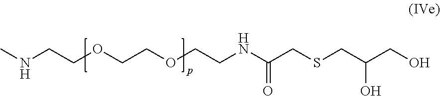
CNCCOCCOCCNC(CSCC(O)CO)=O
